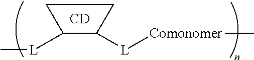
[L](C)C1C([L][Comonomer]C)CC1.[CD]
